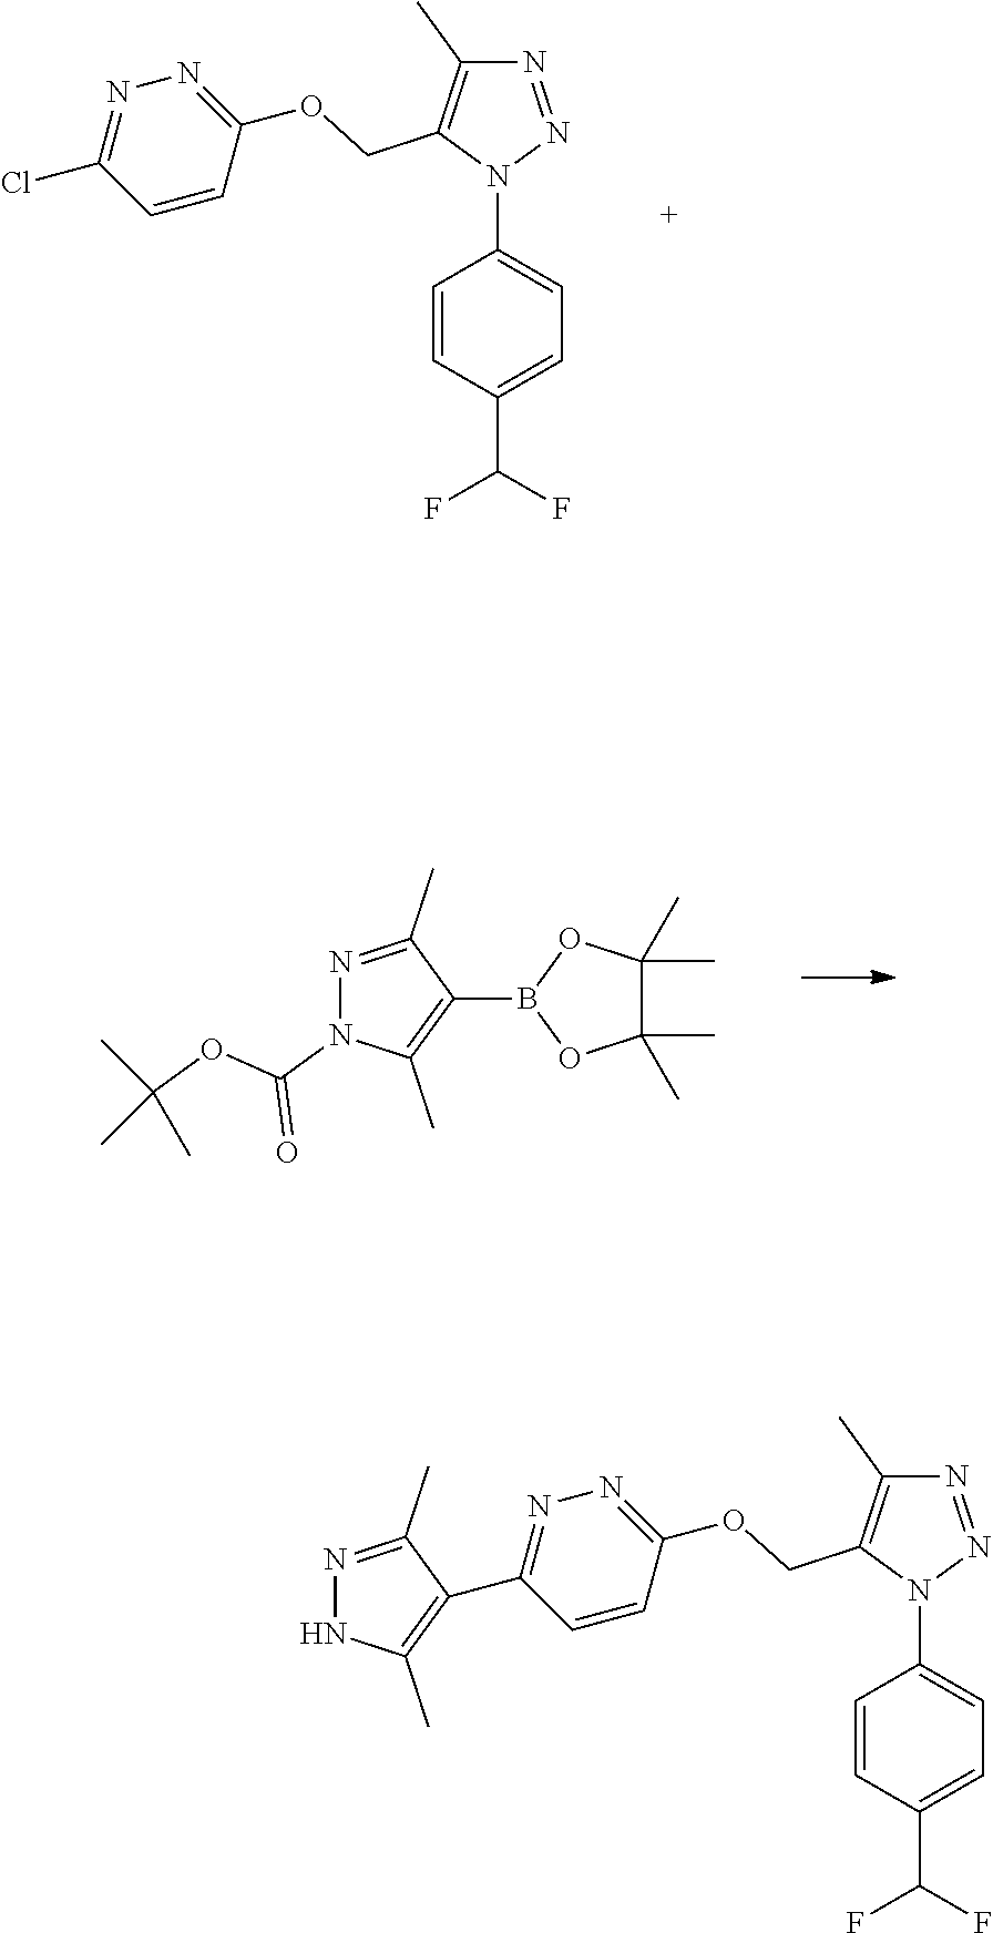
N1=NN(C2=CC=C(C(F)F)C=C2)C(COC2=NN=C(Cl)C=C2)=C1C.N1=C(C)C(B2OC(C)(C)C(C)(C)O2)=C(C)N1C(OC(C)(C)C)=O.N1=NN(C2=CC=C(C(F)F)C=C2)C(COC2=NN=C(C3=C(C)NN=C3C)C=C2)=C1C
